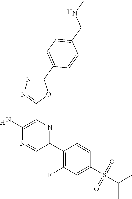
[H].C1(N)=C(C2=NN=C(C3=CC=C(CNC)C=C3)O2)N=C(C2=C(F)C=C(S(C(C)C)(=O)=O)C=C2)C=N1.[H]
